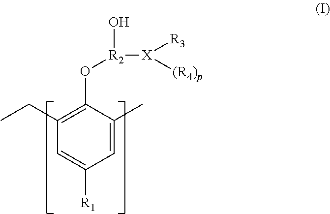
C1=C(C)C(O[R2](O)[X]([R3])[(R4)p])=C(CC)C=C1[R1]
